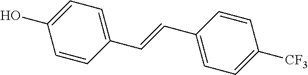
C1=C(O)C=CC(C=CC2=CC=C([CF3])C=C2)=C1
